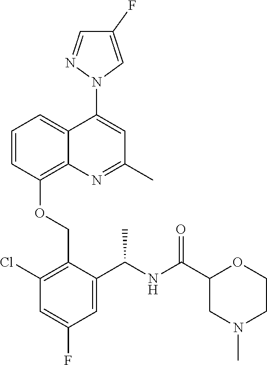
C1=CC(OCC2=C(Cl)C=C(F)C=C2C(NC(C2CN(C)CCO2)=O)C)=C2C(=C1)C(N1C=C(F)C=N1)=CC(C)=N2
